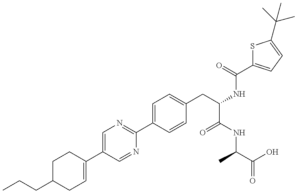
C(CC1CC=C(C2=CN=C(C3=CC=C(CC(NC(=O)C4=CC=C(C(C)(C)C)S4)C(NC(C(=O)O)C)=O)C=C3)N=C2)CC1)C
